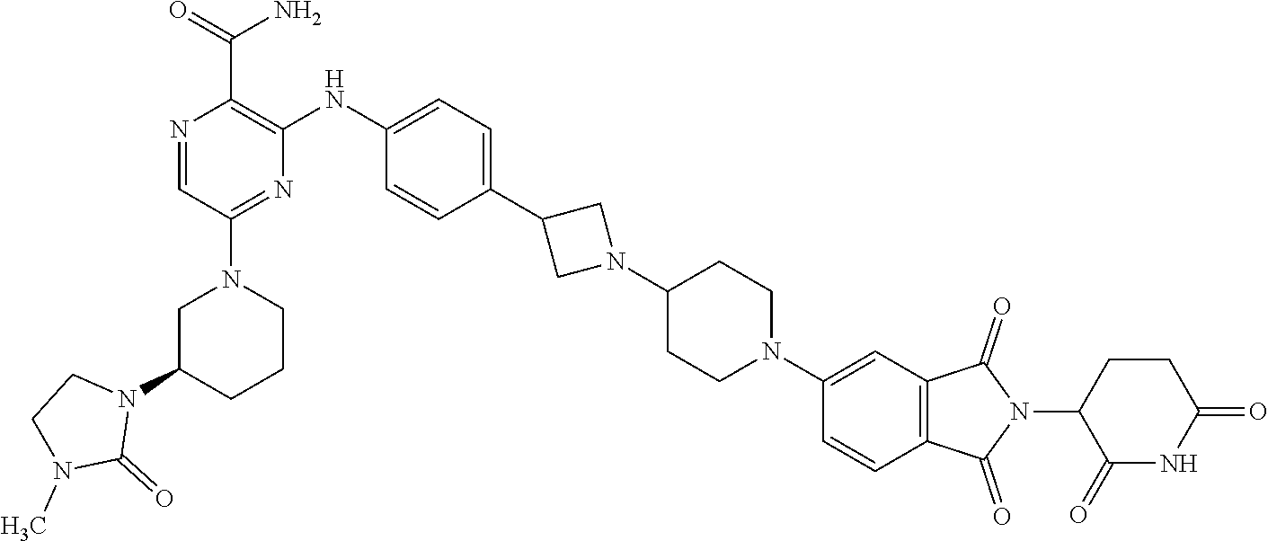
C1C(N2CCN(C)C2=O)CCCN1C1=NC(NC2=CC=C(C3CN(C4CCN(C5=CC6=C(C=C5)C(=O)N(C5CCC(=O)NC5=O)C6=O)CC4)C3)C=C2)=C(C(N)=O)N=C1
